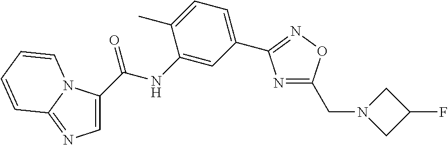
C1=C(C(NC2=CC(C3=NOC(CN4CC(F)C4)=N3)=CC=C2C)=O)N2C(=N1)C=CC=C2
